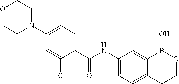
N1(C2=CC=C(C(NC3=CC=C4C(=C3)B(O)OCC4)=O)C(Cl)=C2)CCOCC1
